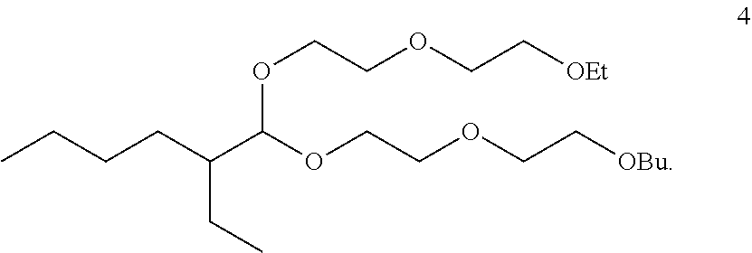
O(CCOCC[OEt])C(C(CCCC)CC)OCCOCC[OBu]
